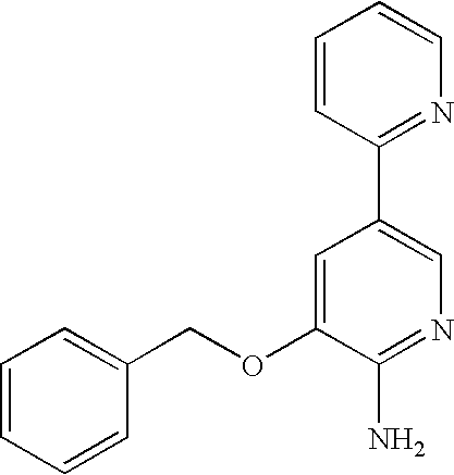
C1=CC=CC(COC2=CC(C3=NC=CC=C3)=CN=C2N)=C1
